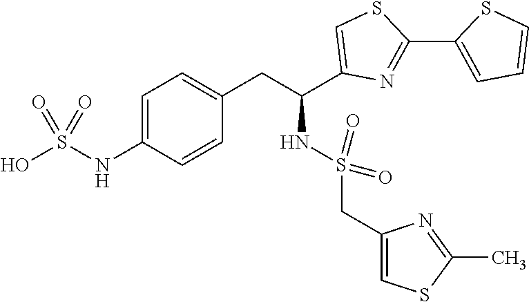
C1=C(NS(O)(=O)=O)C=CC(CC(NS(=O)(=O)CC2=CSC(C)=N2)C2=CSC(C3=CC=CS3)=N2)=C1
